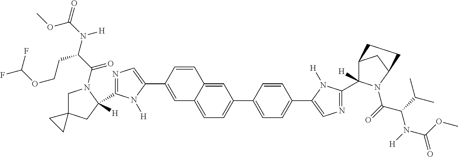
C1(C2([H])CC3(CN2C(C(N(C(=O)OC)[H])CCOC(F)F)=O)CC3)=NC=C(C2=CC3=CC=C(C4=CC=C(C5=CN=C(C6([H])C7CC(N6C(=O)C(C(C)C)N([H])C(OC)=O)CC7)N5[H])C=C4)C=C3C=C2)N1[H]
